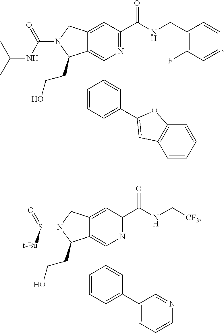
C1=C2C(=C(C3=CC(C4=CC=CN=C4)=CC=C3)N=C1C(NC[CF3])=O)C(CCO)N(S(=O)[t-Bu])C2.C1=C2C(=C(C3=CC(C4=CC5=C(O4)C=CC=C5)=CC=C3)N=C1C(NCC1=C(F)C=CC=C1)=O)C(CCO)N(C(=O)NC(C)C)C2
